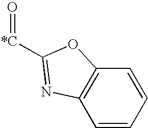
C1=CC=CC2=C1N=C([*C]=O)O2
